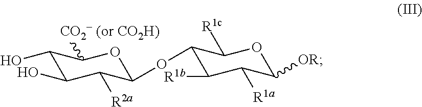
C1(O)C(O)C([R2a])C(OC2C([R1b])C([R1a])C([OR])OC2[R1c])OC1[CO2- (or CO2H)]
